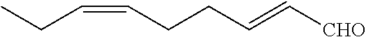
C(C=CCCC=C[CHO])C
